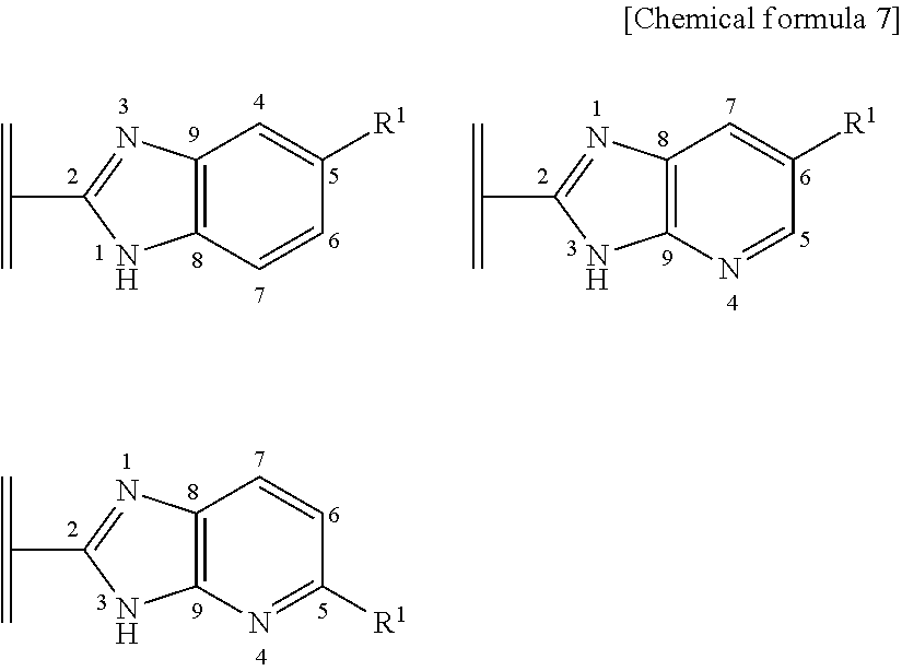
C12=C(N=C([R1])C=C1)NC(C(=C)=C)=N2.C12=C(C=CC([R1])=C1)NC(C(=C)=C)=N2.C12=C(N=CC([R1])=C1)NC(C(=C)=C)=N2
